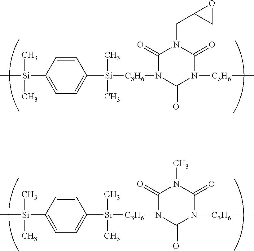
C[Si](C1=CC=C([Si]([C3H6]N2C(=O)N([C3H6]C)C(=O)N(C)C2=O)(C)C)C=C1)(C)C.C[Si](C1=CC=C([Si]([C3H6]N2C(=O)N([C3H6]C)C(=O)N(CC3CO3)C2=O)(C)C)C=C1)(C)C
